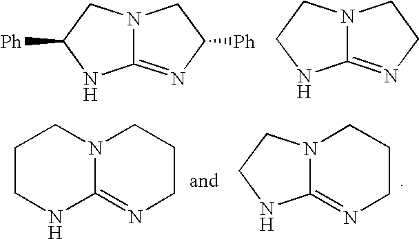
C12=NC([Ph])CN1CC([Ph])N2.C12=NCCN1CCN2.C1CNC2=NCCCN2C1.N12C(=NCCC1)NCC2
